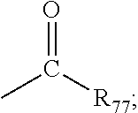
CC([R77])=O
